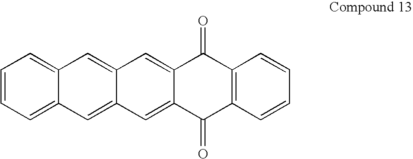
C12=CC=CC=C1C=C1C(=C2)C=C2C(=C1)C(=O)C1=C(C=CC=C1)C2=O
